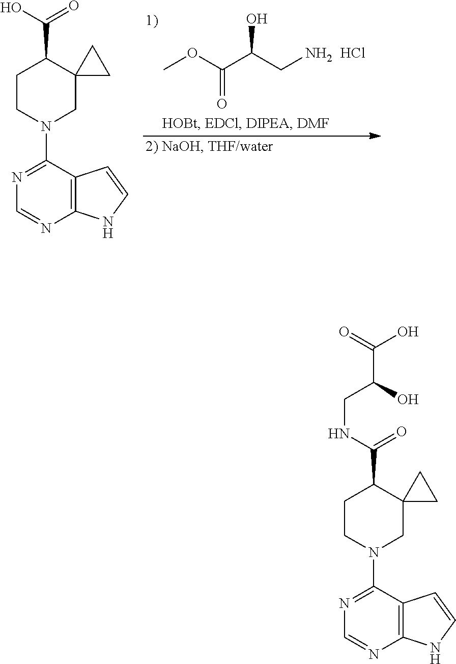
COC(C(CN)O)=O.Cl.N1=C(N2CC3(C(C(O)=O)CC2)CC3)C2=C(N=C1)NC=C2.N1=C(N2CC3(C(C(NCC(C(=O)O)O)=O)CC2)CC3)C2=C(N=C1)NC=C2
